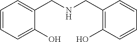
C1=CC=C(O)C(CNCC2=C(O)C=CC=C2)=C1
